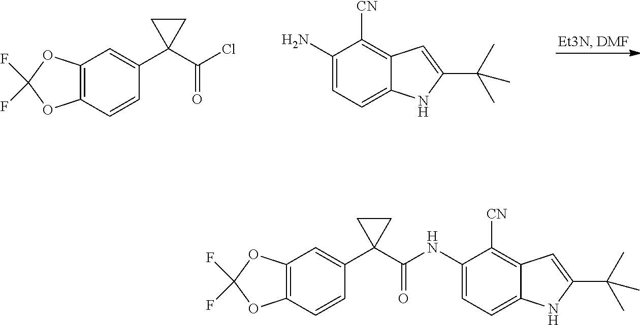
C1(N)=CC=C2C(=C1[CN])C=C(C(C)(C)C)N2.C12=C(C=CC(C3(C(Cl)=O)CC3)=C1)OC(F)(F)O2.C12=C(C=CC(C3(C(=O)NC4=CC=C5C(=C4[CN])C=C(C(C)(C)C)N5)CC3)=C1)OC(F)(F)O2
